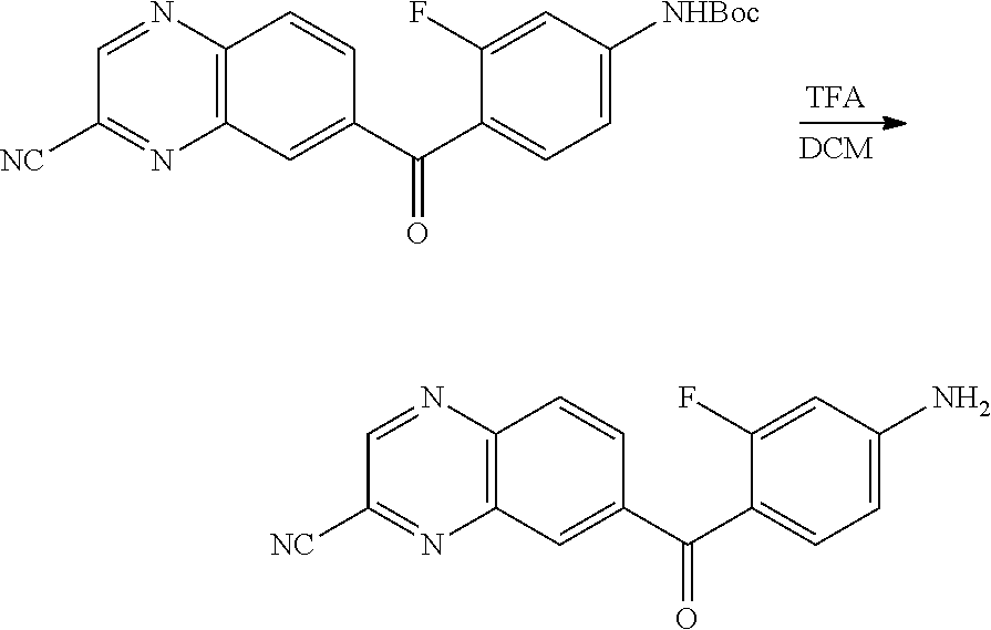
C12=C(N=CC([NC])=N1)C=CC(C(C1=CC=C([NHBoc])C=C1F)=O)=C2.C12=C(N=CC([NC])=N1)C=CC(C(C1=CC=C(N)C=C1F)=O)=C2
